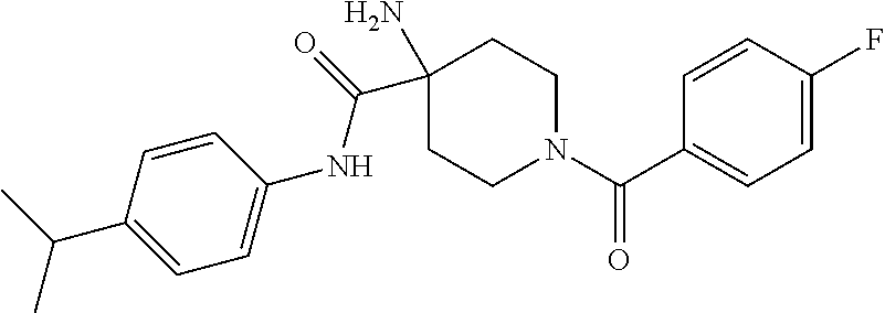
CC(C1=CC=C(NC(=O)C2(N)CCN(C(C3=CC=C(F)C=C3)=O)CC2)C=C1)C
